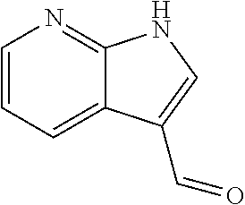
C1=CC=C2C(=N1)NC=C2C=O
